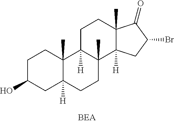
C1C(O)CC2([H])C(C)(C1)C1([H])C(C)(CC2)C2([H])C(C)(CC1)C(=O)C(Br)C2
